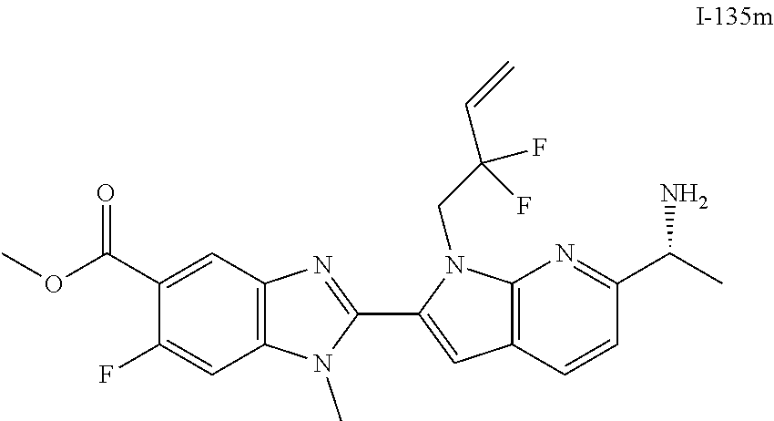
C12=C(C=C(C(OC)=O)C(F)=C1)N=C(C1=CC3=C(N1CC(C=C)(F)F)N=C(C(C)N)C=C3)N2C
